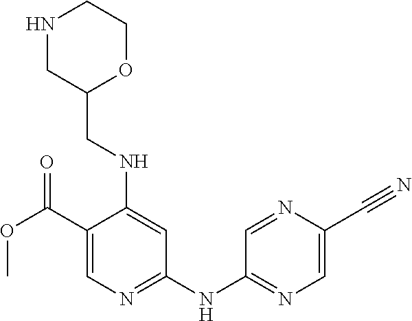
C1(C(OC)=O)=CN=C(NC2=NC=C(C#N)N=C2)C=C1NCC1OCCNC1
